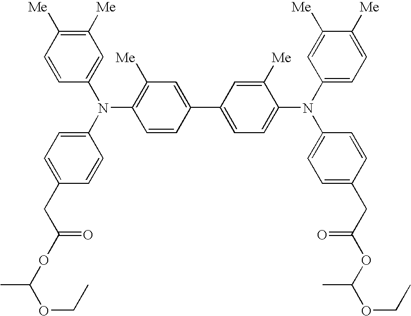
C1=CC([Me])=C([Me])C=C1N(C1=CC=C(CC(OC(OCC)C)=O)C=C1)C1=C([Me])C=C(C2=CC=C(N(C3=CC=C([Me])C([Me])=C3)C3=CC=C(CC(OC(OCC)C)=O)C=C3)C([Me])=C2)C=C1
